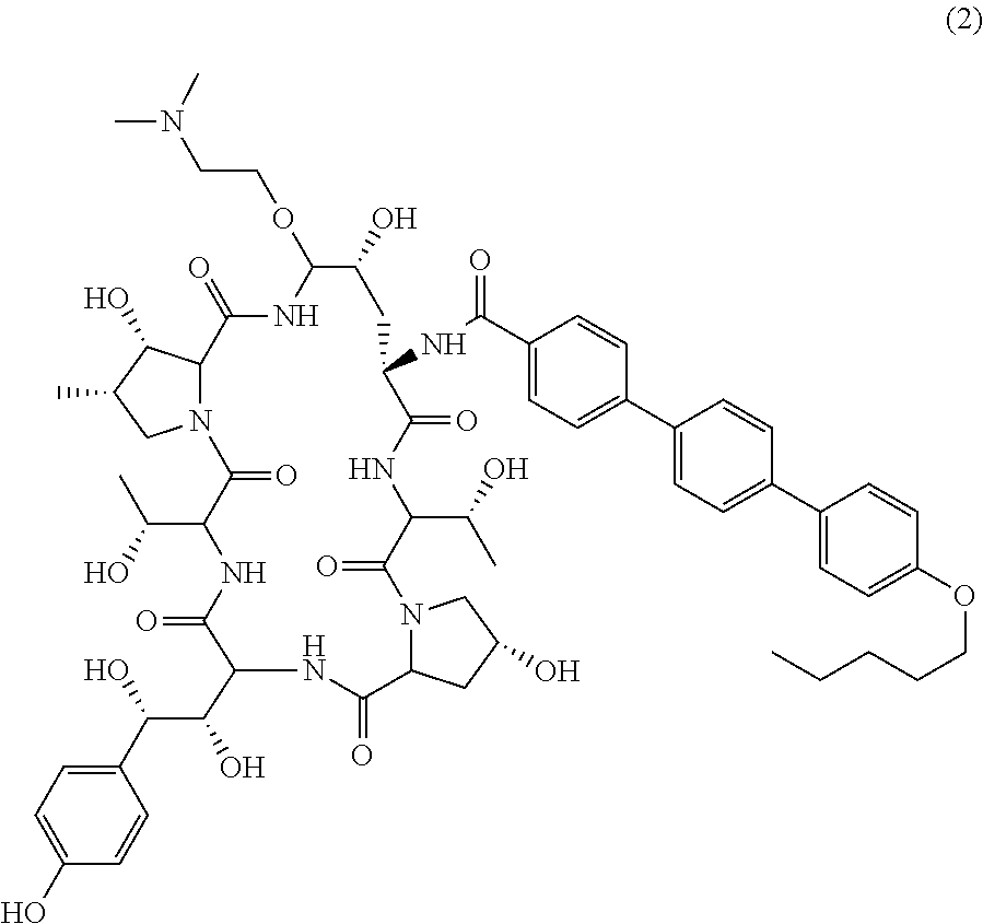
N12C(C(O)C(C)C1)C(=O)NC(OCCN(C)C)C(O)CC(NC(C1=CC=C(C3=CC=C(C4=CC=C(OCCCCC)C=C4)C=C3)C=C1)=O)C(=O)NC(C(O)C)C(=O)N1C(CC(O)C1)C(=O)NC(C(C(C1=CC=C(O)C=C1)O)O)C(=O)NC(C(C)O)C2=O
